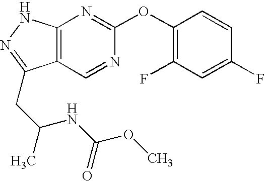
C12=C(NN=C1CC(C)NC(OC)=O)N=C(OC1=C(F)C=C(F)C=C1)N=C2
